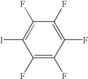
C1(F)=C(F)C(F)=C(F)C(F)=C1I
